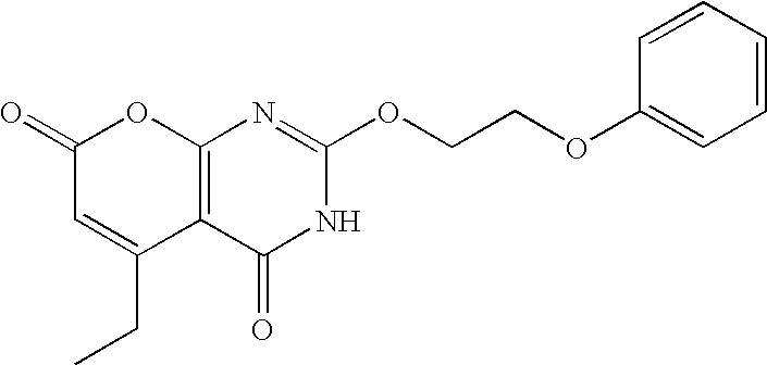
C12=C(C(=O)NC(OCCOC3=CC=CC=C3)=N1)C(CC)=CC(=O)O2
